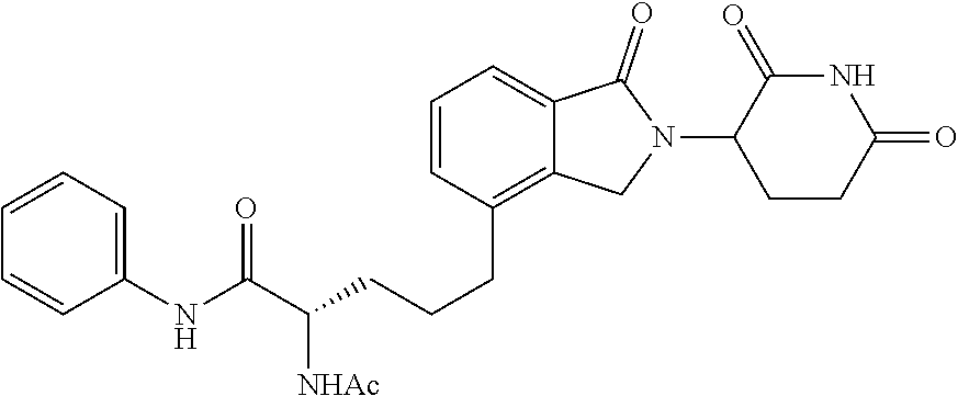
C(CCC1=C2C(=CC=C1)C(=O)N(C1CCC(=O)NC1=O)C2)C(C(NC1=CC=CC=C1)=O)[NHAc]
